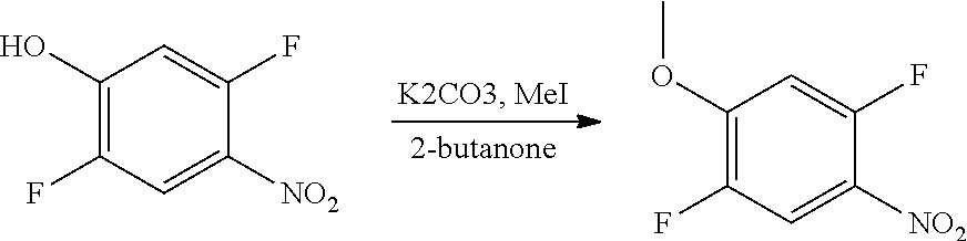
C1(O)=C(F)C=C([NO2])C(F)=C1.C1(OC)=C(F)C=C([NO2])C(F)=C1
